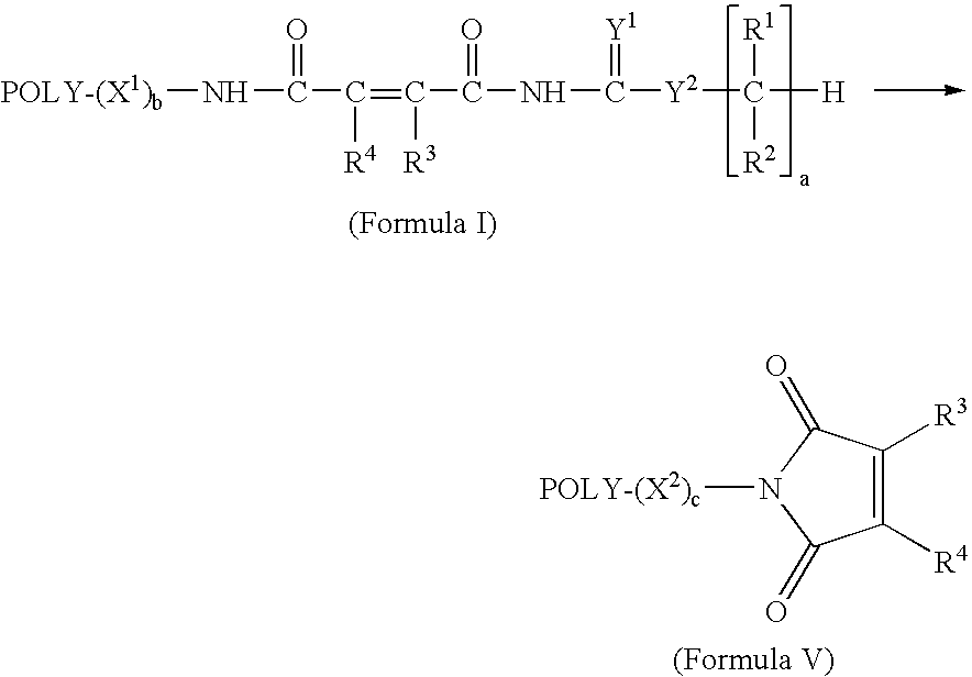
C1([R4])=C([R3])C(=O)N([POLY-(X2)c])C1=O.[POLY-(X1)b]NC(C(=C(C(NC([Y2]C([H])([R1])[R2])=[Y1])=O)[R3])[R4])=O
